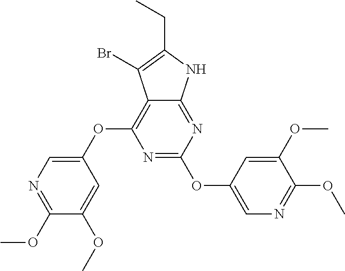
N1=C(OC2=CN=C(OC)C(OC)=C2)N=C2C(=C1OC1=CN=C(OC)C(OC)=C1)C(Br)=C(CC)N2
